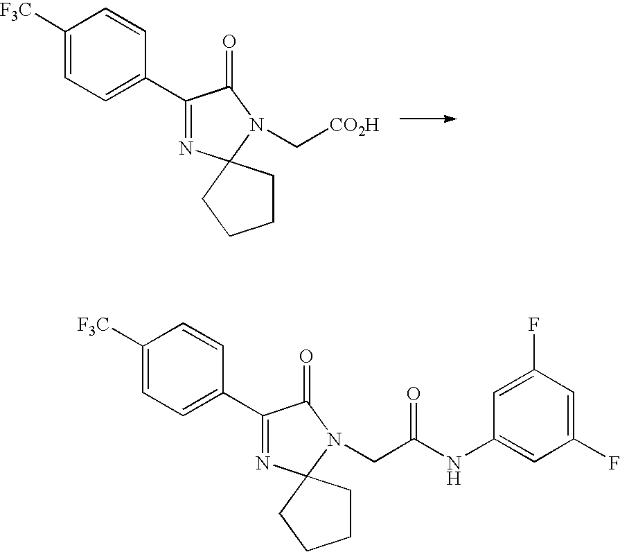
C1([F3C])=CC=C(C2=NC3(N(C[CO2H])C2=O)CCCC3)C=C1.C1([F3C])=CC=C(C2=NC3(N(CC(NC4=CC(F)=CC(F)=C4)=O)C2=O)CCCC3)C=C1
